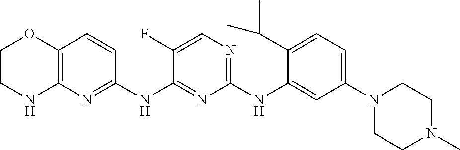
C1(NC2=CC(N3CCN(C)CC3)=CC=C2C(C)C)=NC=C(F)C(NC2=NC3=C(C=C2)OCCN3)=N1
